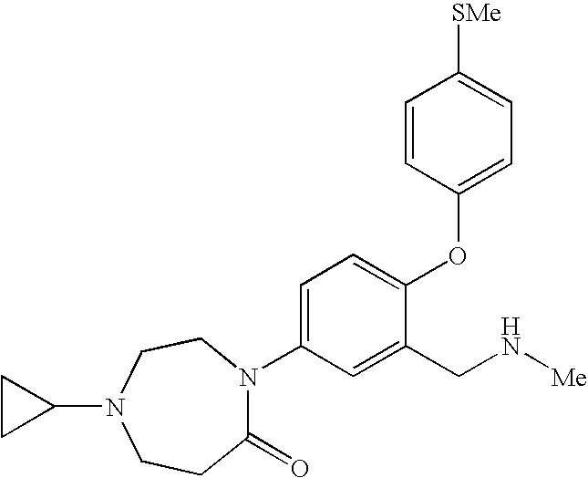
C1=C(N2C(=O)CCN(C3CC3)CC2)C=C(CN[Me])C(OC2=CC=C([SMe])C=C2)=C1
